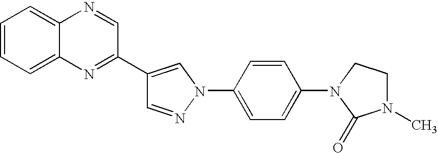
C1=NN(C2=CC=C(N3C(=O)N(C)CC3)C=C2)C=C1C1=NC2=CC=CC=C2N=C1
